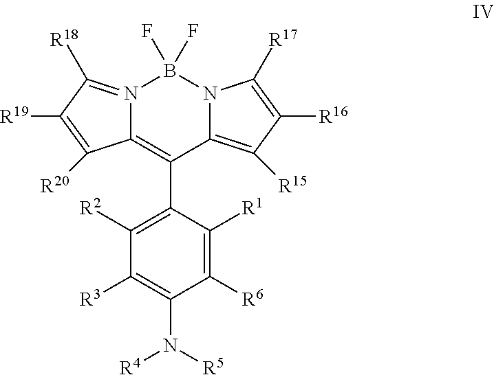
C12=C(C3=C([R2])C([R3])=C(N([R4])[R5])C([R6])=C3[R1])C3=C([R15])C([R16])=C([R17])N3B(F)(F)N1=C([R18])C([R19])=C2[R20]
